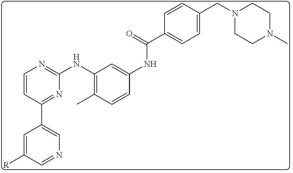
C1([R])=CC(C2=NC(NC3=C(C)C=CC(NC(C4=CC=C(CN5CCN(C)CC5)C=C4)=O)=C3)=NC=C2)=CN=C1
